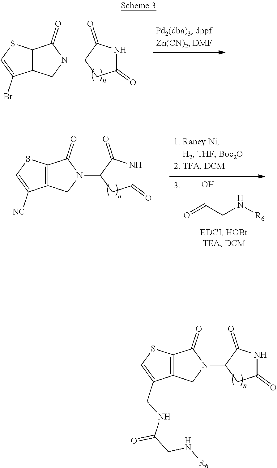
C12=C(SC=C1CNC(CN[R6])=O)C(=O)N(C1CC(=O)NC1=O)C2.C12=C(SC=C1Br)C(=O)N(C1CC(=O)NC1=O)C2.C12=C(SC=C1[NC])C(=O)N(C1CC(=O)NC1=O)C2.O=C(CN[R6])O
